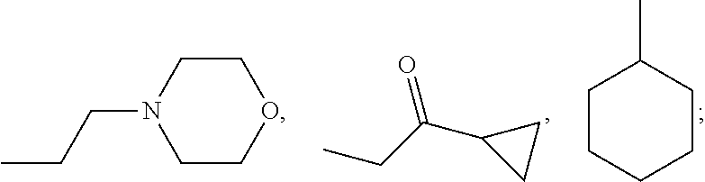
CCC(C1CC1)=O.C1CCCCC1C.C1COCCN1CCC
